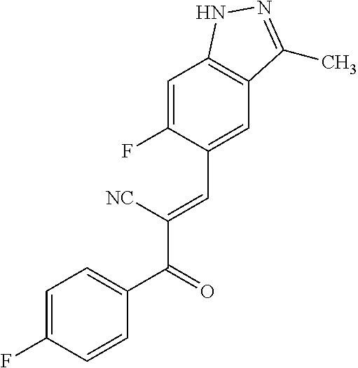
C1=C(F)C(C=C(C(=O)C2=CC=C(F)C=C2)[NC])=CC2=C1NN=C2C
